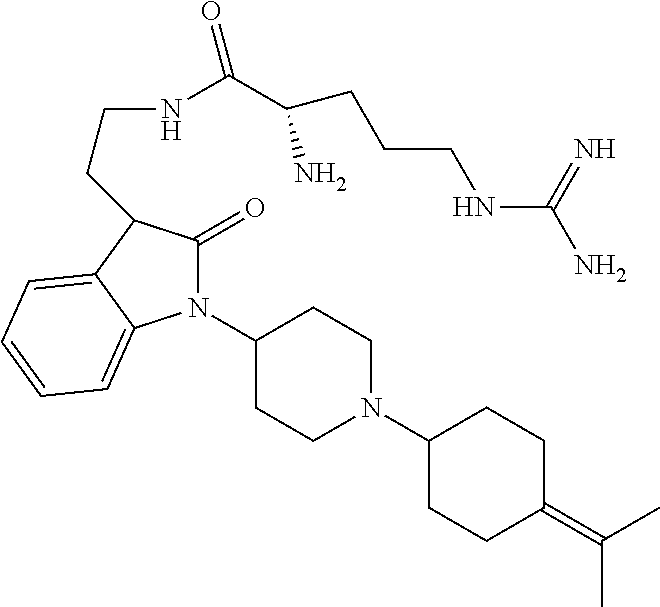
C1(N2C(=O)C(CCNC(C(CCCNC(=N)N)N)=O)C3=CC=CC=C23)CCN(C2CCC(=C(C)C)CC2)CC1
